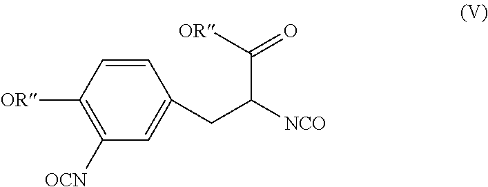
C1=CC(CC([NCO])C(=O)[OR])=CC([OCN])=C1[OR]
